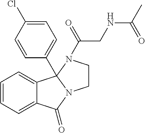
C12=CC=CC=C1C1(C3=CC=C(Cl)C=C3)N(C2=O)CCN1C(CNC(C)=O)=O
